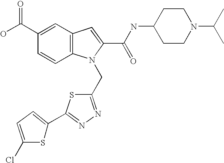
C1(C(=O)O)=CC2=C(C=C1)N(CC1=NN=C(C3=CC=C(Cl)S3)S1)C(C(NC1CCN(C(C)C)CC1)=O)=C2
